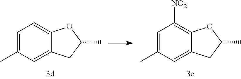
C1=C(C)C=C2C(=C1[NO2])OC(C)C2.C1=C(C)C=C2C(=C1)OC(C)C2
